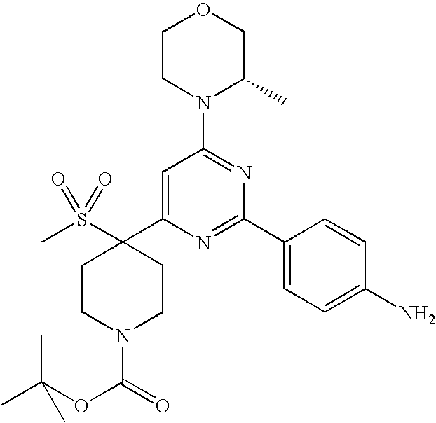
CS(C1(C2=CC(N3C(C)COCC3)=NC(C3=CC=C(N)C=C3)=N2)CCN(C(=O)OC(C)(C)C)CC1)(=O)=O
